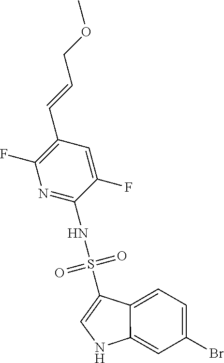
FC1=CC(C=CCOC)=C(F)N=C1NS(C1=CNC2=CC(Br)=CC=C12)(=O)=O
